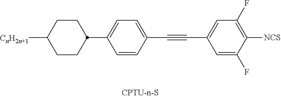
C1=CC(C#CC2=CC(F)=C([NCS])C(F)=C2)=CC=C1C1CCC([CnH2n+1])CC1
